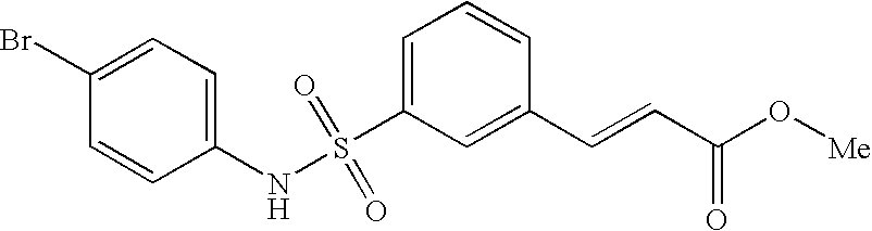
C1(Br)=CC=C(NS(C2=CC=CC(C=CC(O[Me])=O)=C2)(=O)=O)C=C1
